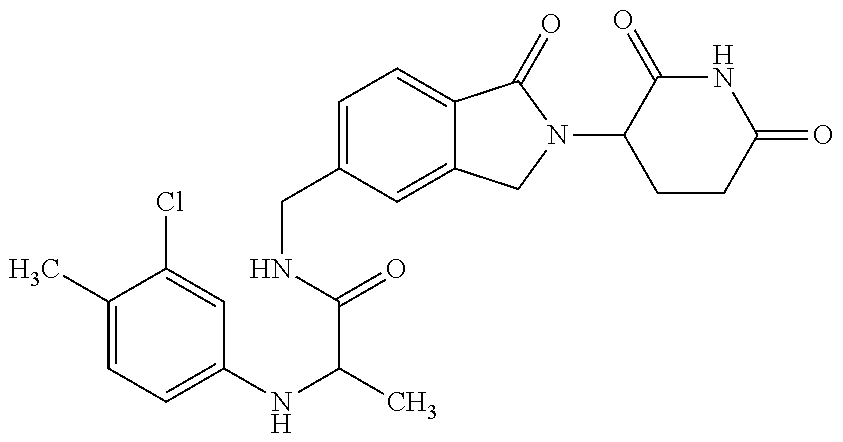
C1(C)=CC=C(NC(C(=O)NCC2=CC=C3C(=C2)CN(C2CCC(=O)NC2=O)C3=O)C)C=C1Cl
